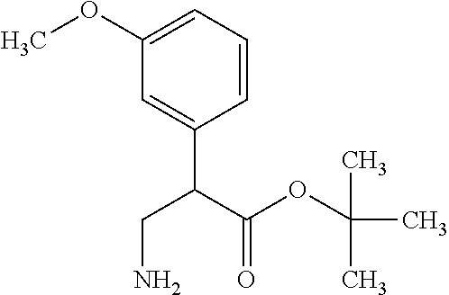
C1(OC)=CC=CC(C(C(OC(C)(C)C)=O)CN)=C1
